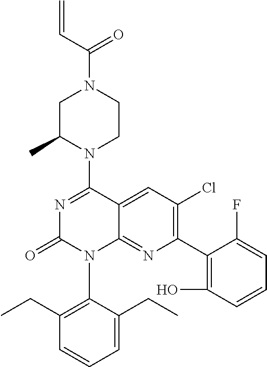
C12=CC(Cl)=C(C3=C(O)C=CC=C3F)N=C1N(C1=C(CC)C=CC=C1CC)C(=O)N=C2N1CCN(C(C=C)=O)CC1C
